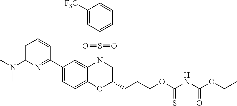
C1=C(N(C)C)N=C(C2=CC=C3C(=C2)N(S(C2=CC=CC([F3C])=C2)(=O)=O)CC(CCCOC(NC(OCC)=O)=S)O3)C=C1
